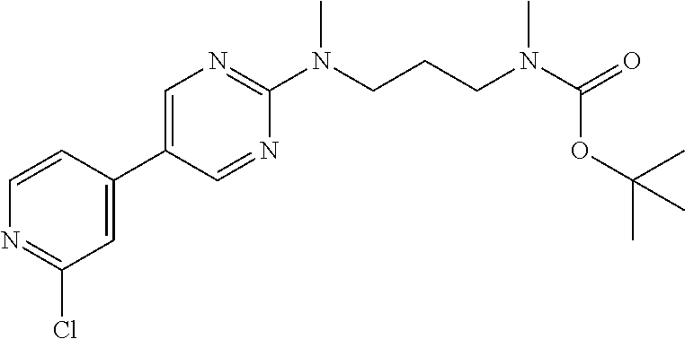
C1=CN=C(Cl)C=C1C1=CN=C(N(CCCN(C(OC(C)(C)C)=O)C)C)N=C1
